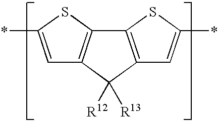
C1=C(*)SC2=C1C([R12])([R13])C1=C2SC(*)=C1
